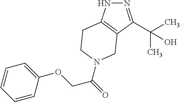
N1=C(C(C)(C)O)C2=C(N1)CCN(C(COC1=CC=CC=C1)=O)C2
